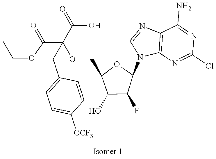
C12=C(N=C(Cl)N=C1N)N(C1OC(COC(C(=O)OCC)(C(=O)O)CC3=CC=C([OCF3])C=C3)C(O)C1F)C=N2
